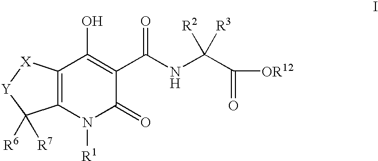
C12=C(N([R1])C(=O)C(C(NC(C([OR12])=O)([R2])[R3])=O)=C1O)C([R6])([R7])[Y][X]2
